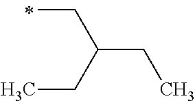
C(C(CC)CC)C
